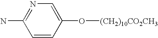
N1=C(N)C=CC(O[(CH2)10CO2CH3])=C1
